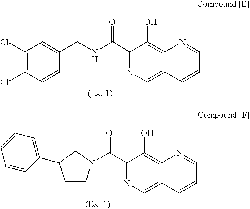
C1(Cl)=C(Cl)C=CC(CNC(C2=NC=C3C(=C2O)N=CC=C3)=O)=C1.C1CN(C(C2=NC=C3C(=C2O)N=CC=C3)=O)CC1C1=CC=CC=C1
